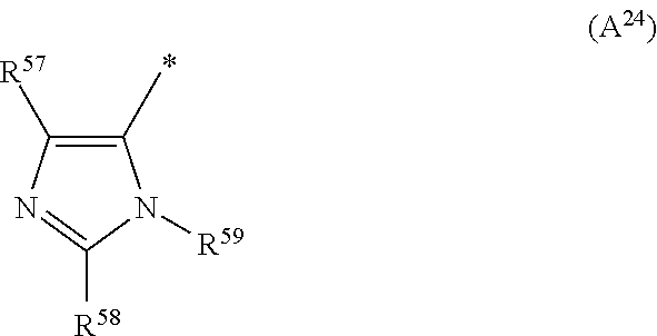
C1(C)=C([R57])N=C([R58])N1[R59]
